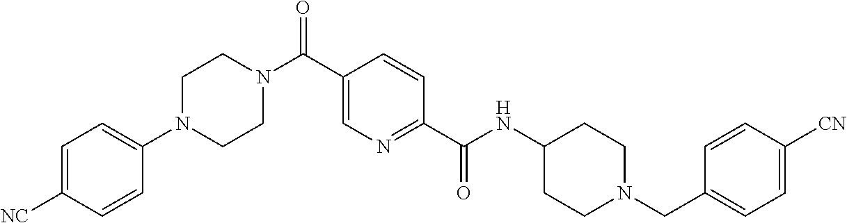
C1N(C2=CC=C([NC])C=C2)CCN(C(C2=CN=C(C(NC3CCN(CC4=CC=C([CN])C=C4)CC3)=O)C=C2)=O)C1
